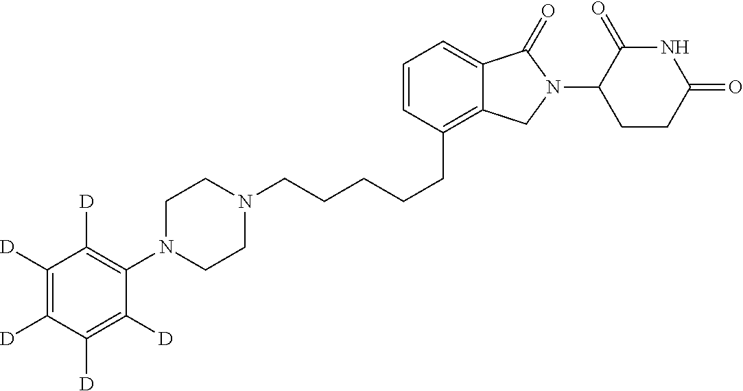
C(CCCC1=C2C(=CC=C1)C(=O)N(C1C(=O)NC(=O)CC1)C2)CN1CCN(C2=C([D])C([D])=C([D])C([D])=C2[D])CC1
